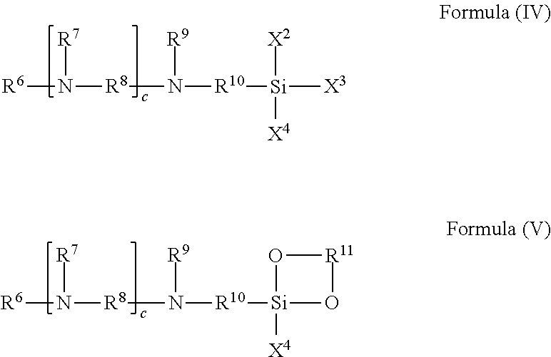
[R6]N([R7])[R8]N([R9])[R10][Si]([X3])([X2])[X4].[R6]N([R7])[R8]N([R9])[R10][Si]1([X4])O[R11]O1
